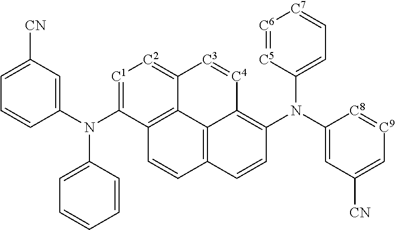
C1=C([CN])C=C(N(C2=CC=CC=C2)C2=[C1][C2]=C3C4=C2C=CC2=C4C(=C(N(C4=CC([CN])=C[C9]=[C8]4)C4=CC=[C7][C6]=[C5]4)C=C2)[C4]=[C3]3)C=C1
